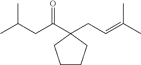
C(C1(CC=C(C)C)CCCC1)(CC(C)C)=O
